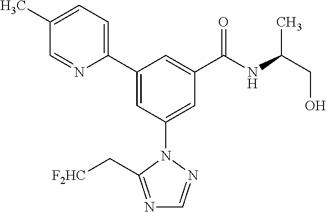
C1(C2=CC(N3N=CN=C3C[F2HC])=CC(C(NC(CO)C)=O)=C2)=CC=C(C)C=N1
